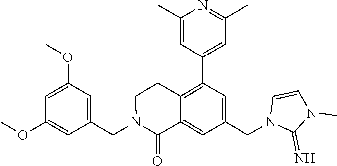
C1(OC)=CC(OC)=CC(CN2C(=O)C3=CC(CN4C(=N)N(C)C=C4)=CC(C4=CC(C)=NC(C)=C4)=C3CC2)=C1
